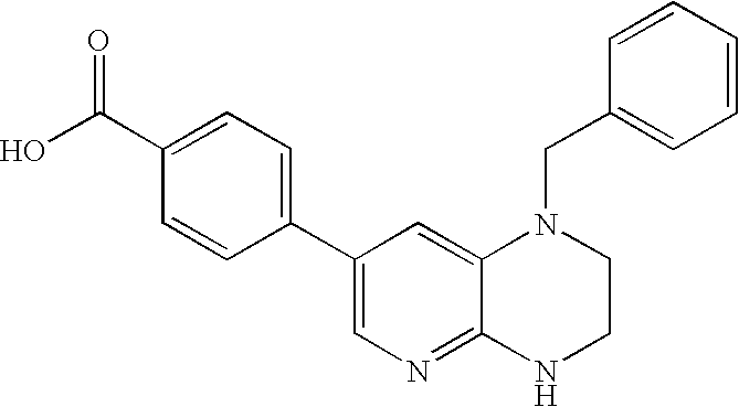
C1(C(O)=O)=CC=C(C2=CN=C3C(=C2)N(CC2=CC=CC=C2)CCN3)C=C1
